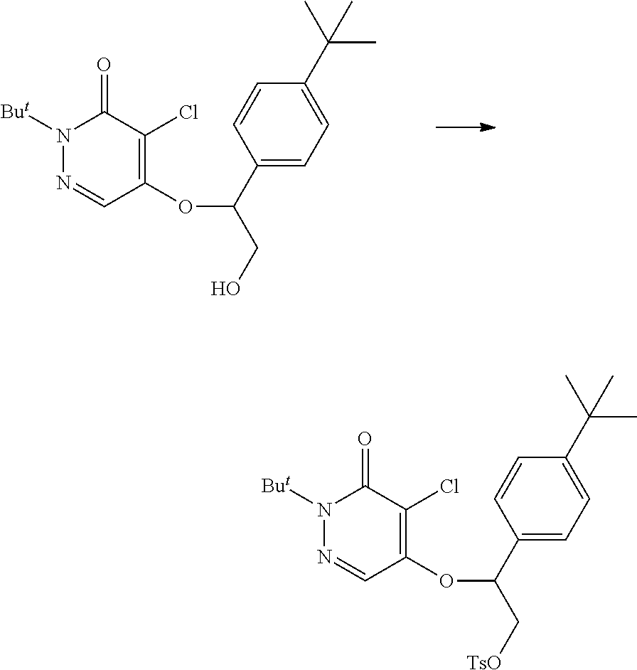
N1=CC(OC(C2=CC=C(C(C)(C)C)C=C2)CO)=C(Cl)C(=O)N1[But].N1=CC(OC(C2=CC=C(C(C)(C)C)C=C2)C[TsO])=C(Cl)C(=O)N1[But]
